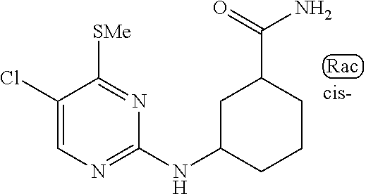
C1(Cl)=CN=C([N H]C2CCCC(C(=O)N)C2)N=C1[SMe]
